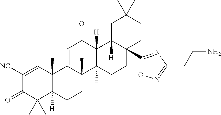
C12(C)C([H])(CCC3(C)C1=CC(=O)C1([H])C3(C)CCC3(C4=NC(CCN)=NO4)C1([H])CC(C)(C)CC3)C(C)(C)C(=O)C([NC])=C2
